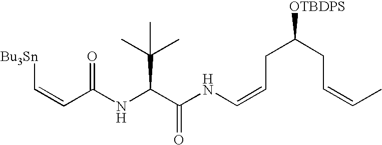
N(C(C(NC=CCC(CC=CC)[OTBDPS])=O)C(C)(C)C)C(C=C[Bu3Sn])=O
